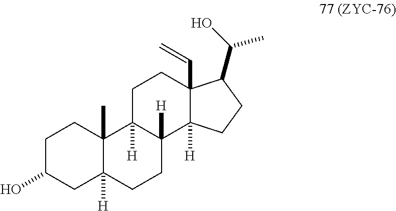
C1C(O)CC2([H])C(C)(C1)C1([H])C([H])(CC2)C2([H])C(C=C)(CC1)C(C(O)C)CC2
